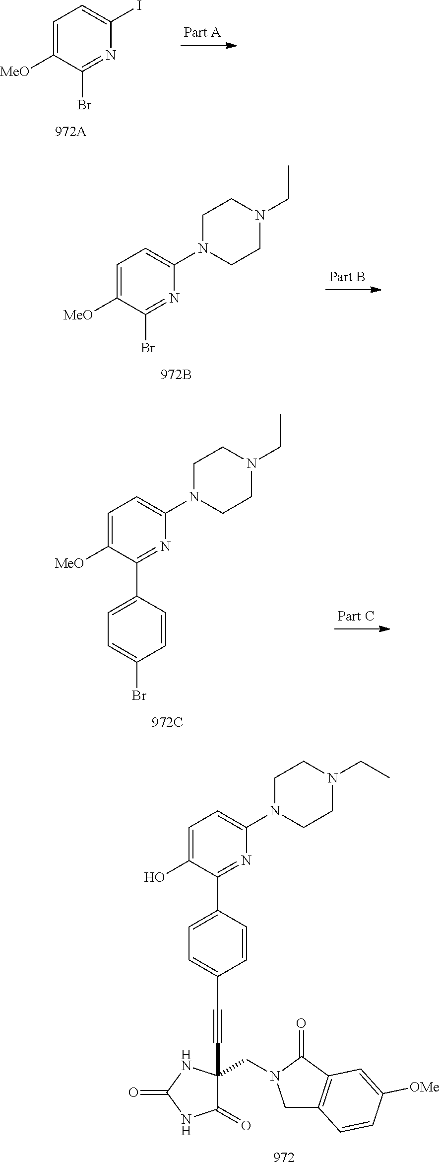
C1=CC(C#CC2(CN3CC4=C(C3=O)C=C([OMe])C=C4)C(=O)NC(=O)N2)=CC=C1C1=NC(N2CCN(CC)CC2)=CC=C1O.C1=C([MeO])C(Br)=NC(I)=C1.C1=C([MeO])C(Br)=NC(N2CCN(CC)CC2)=C1.C1=C([MeO])C(C2=CC=C(Br)C=C2)=NC(N2CCN(CC)CC2)=C1
